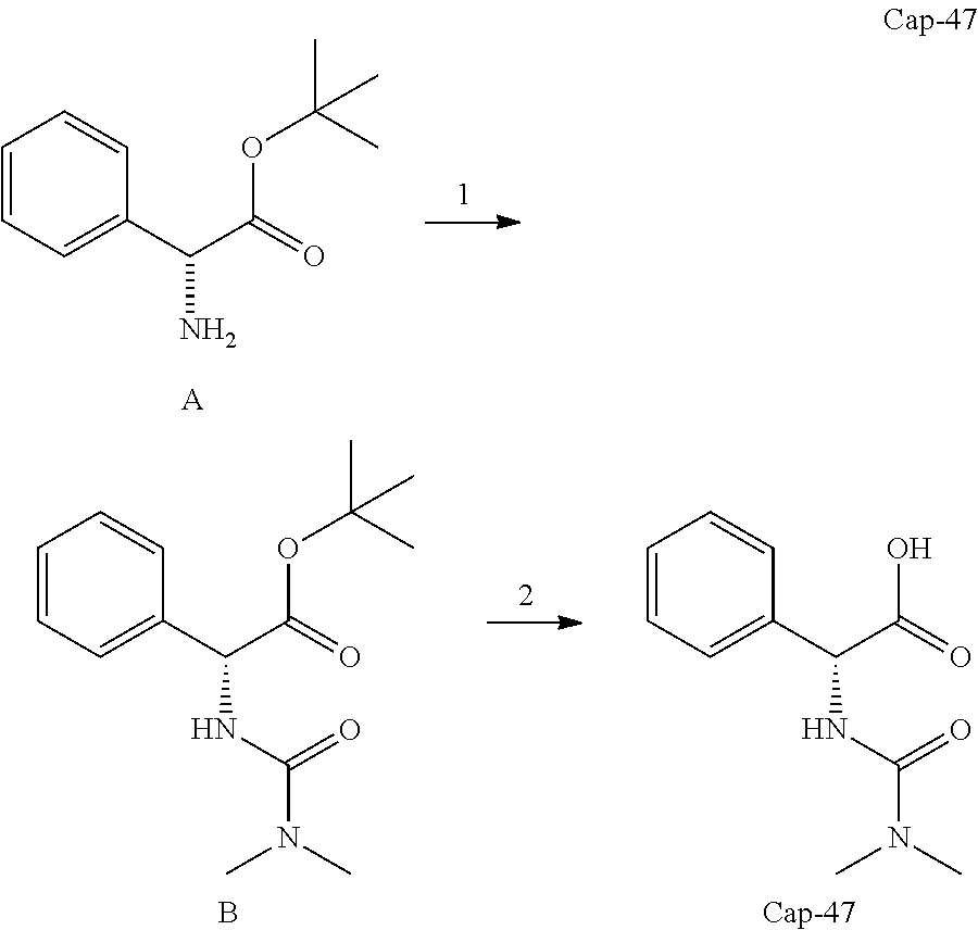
C1=CC=C(C(C(=O)OC(C)(C)C)N)C=C1.[A].C1=CC=C(C(C(=O)OC(C)(C)C)NC(N(C)C)=O)C=C1.B.C1=CC=C(C(C(=O)O)NC(N(C)C)=O)C=C1.[Cap-47]
